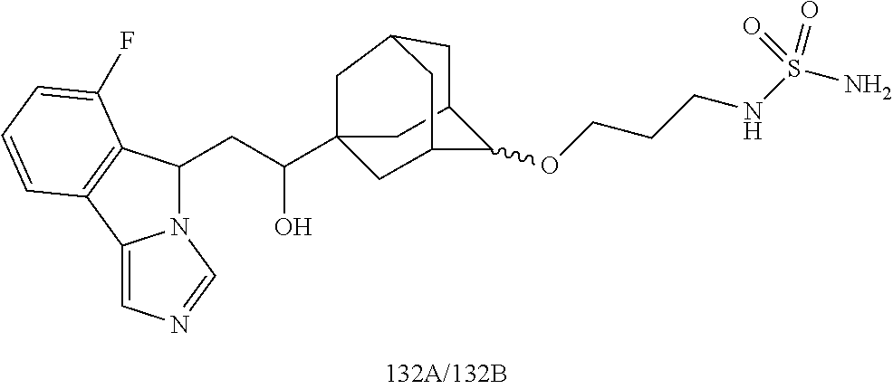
N12C(CC(O)C34CC5C(OCCCNS(N)(=O)=O)C(C3)CC(C5)C4)C3=C(C1=CN=C2)C=CC=C3F
